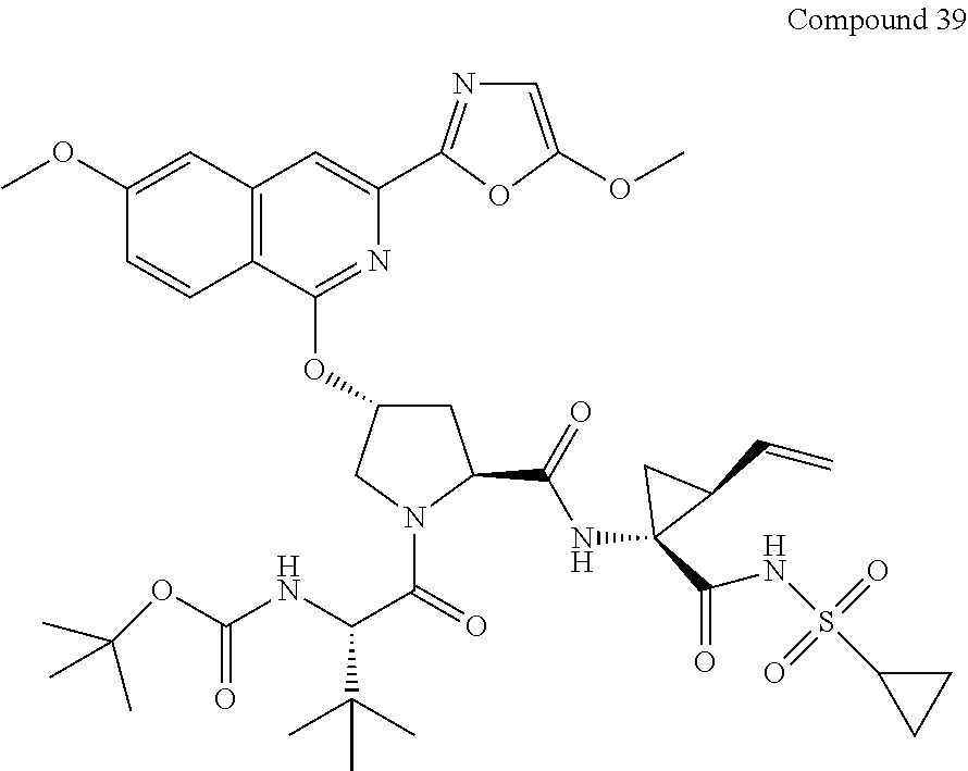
C1(OC)=CC2=C(C=C1)C(OC1CC(C(NC3(C(NS(C4CC4)(=O)=O)=O)C(C=C)C3)=O)N(C(=O)C(NC(OC(C)(C)C)=O)C(C)(C)C)C1)=NC(C1=NC=C(OC)O1)=C2
